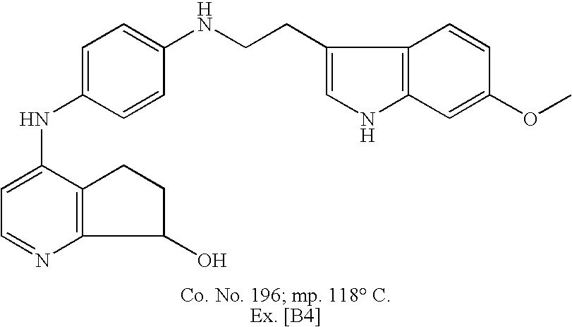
C1=C(NC2=CC=C(NCCC3=CNC4=C3C=CC(OC)=C4)C=C2)C2=C(N=C1)C(O)CC2
